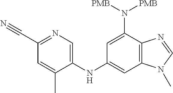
C12=C(C=C(NC3=CN=C(C#N)C=C3C)C=C1N([PMB])[PMB])N(C)C=N2
